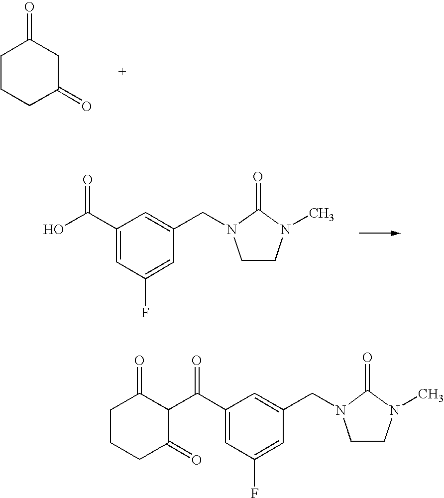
C1CCC(=O)CC1=O.C(C1=CC(F)=CC(CN2CCN(C)C2=O)=C1)(O)=O.C1CCC(=O)C(C(C2=CC(F)=CC(CN3CCN(C)C3=O)=C2)=O)C1=O
